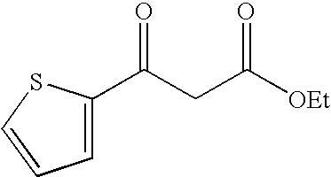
C1(C(CC([OEt])=O)=O)=CC=CS1
